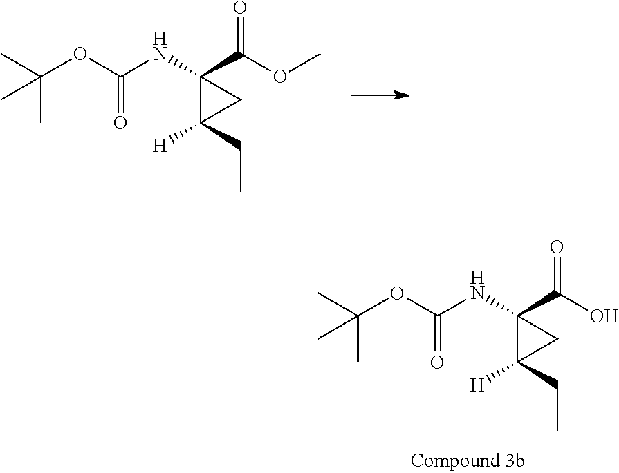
N(C1(C(=O)OC)C(CC)([H])C1)C(OC(C)(C)C)=O.N(C1(C(=O)O)C(CC)([H])C1)C(OC(C)(C)C)=O
